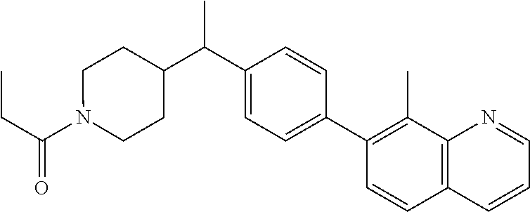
C(C(N1CCC(C(C2=CC=C(C3=C(C)C4=C(C=C3)C=CC=N4)C=C2)C)CC1)=O)C
